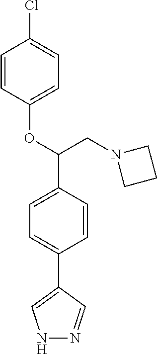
O(C(CN1CCC1)C1=CC=C(C2=CNN=C2)C=C1)C1=CC=C(Cl)C=C1
